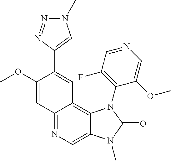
C12=NC=C3C(=C1C=C(C1=CN(C)N=N1)C(OC)=C2)N(C1=C(F)C=NC=C1OC)C(=O)N3C
